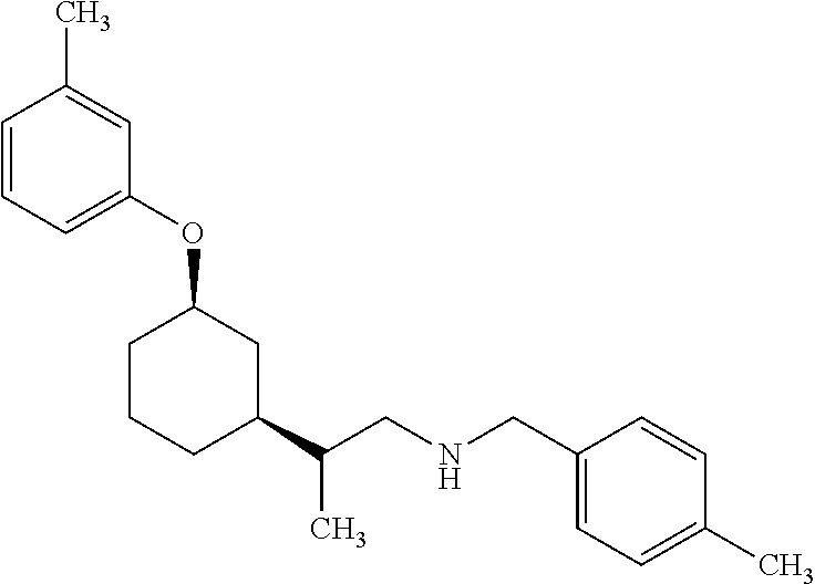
C1=CC=C(OC2CCCC(C(C)CNCC3=CC=C(C)C=C3)C2)C=C1C
